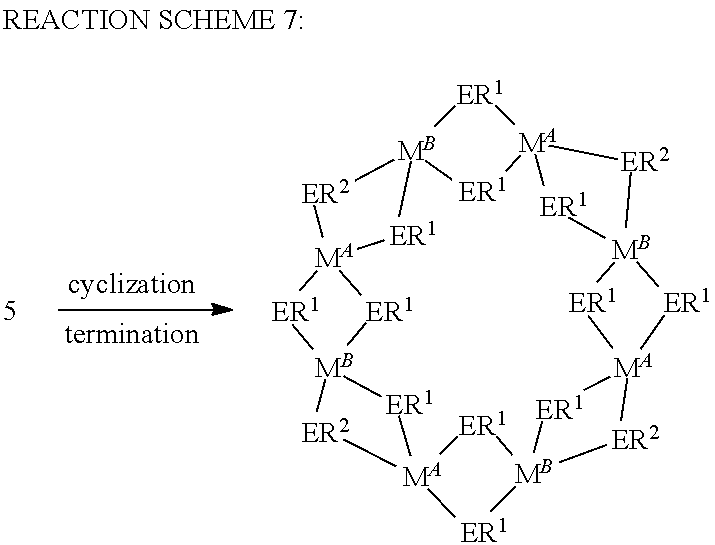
[ER1]1[MA]23[ER1][MB]14[ER2][MA]1([ER1]4)[ER1][MB]4([ER1][MA]5([ER1][MB]6([ER2][MA]7([ER1][MB]([ER2]2)([ER1]3)[ER1]7)[ER1]6)[ER1]5)[ER2]4)[ER1]1
